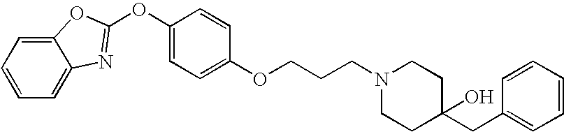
C1=CC=C2C(=C1)N=C(OC1=CC=C(OCCCN3CCC(CC4=CC=CC=C4)(O)CC3)C=C1)O2
